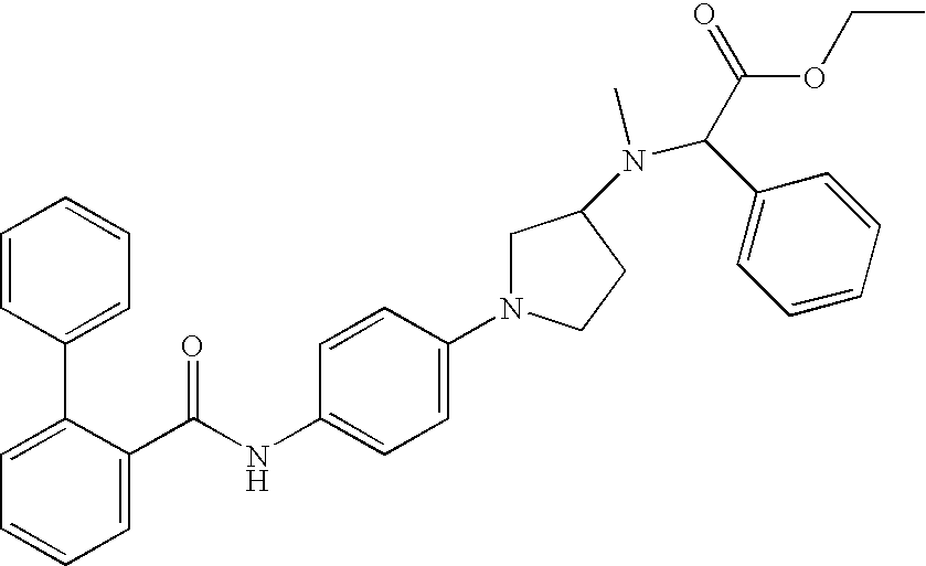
C1=C(C(NC2=CC=C(N3CC(N(C(C(=O)OCC)C4=CC=CC=C4)C)CC3)C=C2)=O)C(C2=CC=CC=C2)=CC=C1
